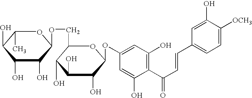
C1(C(C=CC2=CC=C([OCH3])C(O)=C2)=O)=C(O)C=C(OC2C(O)C(O)C(O)C(COC3C(O)C(O)C(O)C(C)O3)O2)C=C1O
